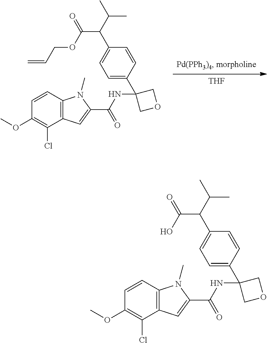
[THF].C1(OC)=C(Cl)C2=C(C=C1)N(C)C(C(NC1(C3=CC=C(C(C(C)C)C(OCC=C)=O)C=C3)COC1)=O)=C2.C1(OC)=C(Cl)C2=C(C=C1)N(C)C(C(NC1(C3=CC=C(C(C(C)C)C(O)=O)C=C3)COC1)=O)=C2
